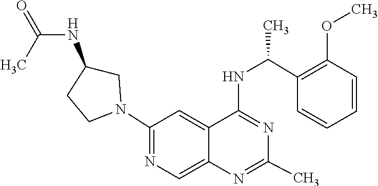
N1=C(NC(C2=C(OC)C=CC=C2)C)C2=CC(N3CC(NC(=O)C)CC3)=NC=C2N=C1C
